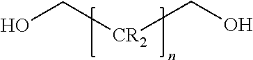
OC[CR2]CO
